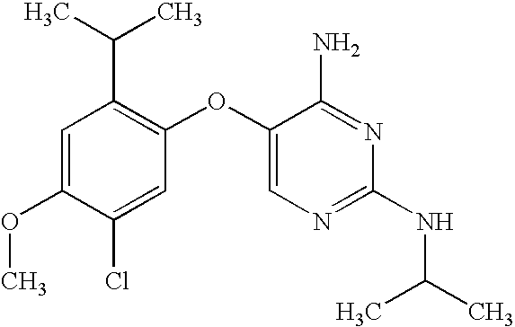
C1=C(OC)C(Cl)=CC(OC2=CN=C(NC(C)C)N=C2N)=C1C(C)C
